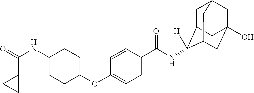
C1=C(C(=O)NC2([H])C3CC4CC(O)(CC2C4)C3)C=CC(OC2CCC(NC(=O)C3CC3)CC2)=C1
